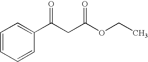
C1(C(CC(OCC)=O)=O)=CC=CC=C1
